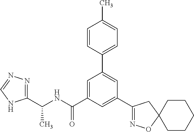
C1(C(NC(C2=CC(C3=CC=C(C)C=C3)=CC(C3=NOC4(C3)CCCCC4)=C2)=O)C)=NN=CN1
